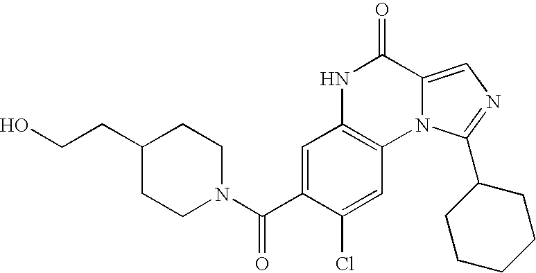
C1=C(C(N2CCC(CCO)CC2)=O)C(Cl)=CC2=C1NC(=O)C1=CN=C(C3CCCCC3)N21
